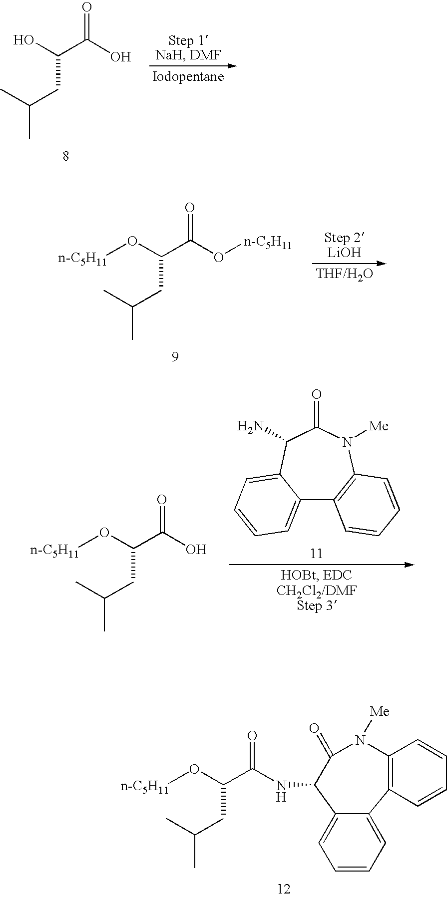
OC(C(=O)O)CC(C)C.O(C(C(=O)NC1C2=CC=CC=C2C2=C(C=CC=C2)N([Me])C1=O)CC(C)C)[n-C5H11].O(C(C(=O)O[n-C5H11])CC(C)C)[n-C5H11].C12=CC=CC=C1C(N)C(=O)N([Me])C1=C2C=CC=C1.C(C(=O)O)(CC(C)C)O[n-C5H11]
